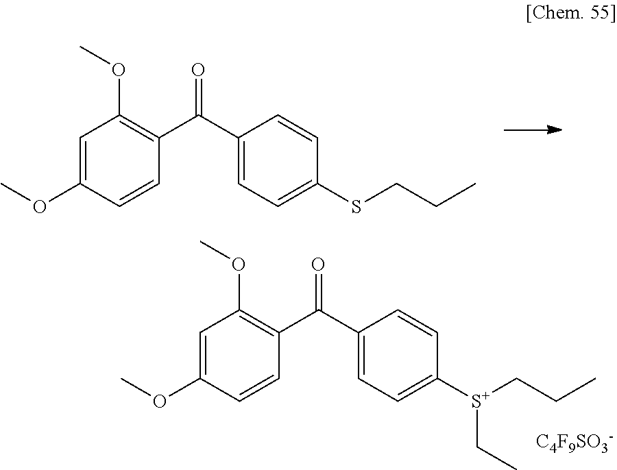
C1=C(OC)C=CC(C(C2=CC=C([S+](CCC)CC)C=C2)=O)=C1OC.[C4F9SO3-].C1=C(OC)C=CC(C(C2=CC=C(SCCC)C=C2)=O)=C1OC
